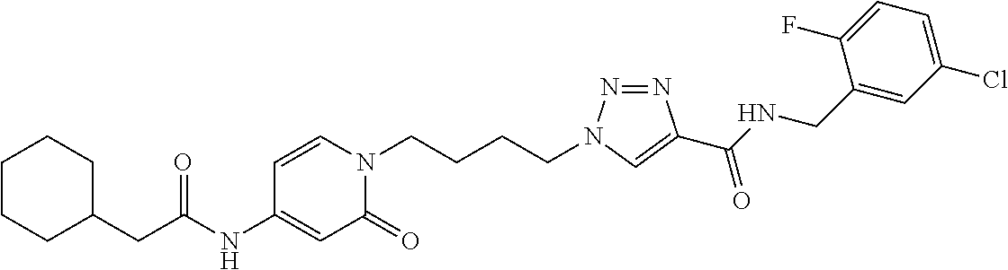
C(NC1=CC(=O)N(CCCCN2N=NC(C(NCC3=CC(Cl)=CC=C3F)=O)=C2)C=C1)(=O)CC1CCCCC1
